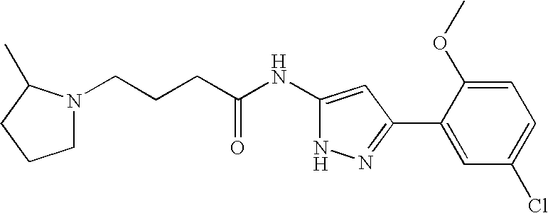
C(CCC(NC1=CC(C2=CC(Cl)=CC=C2OC)=NN1)=O)N1CCCC1C
